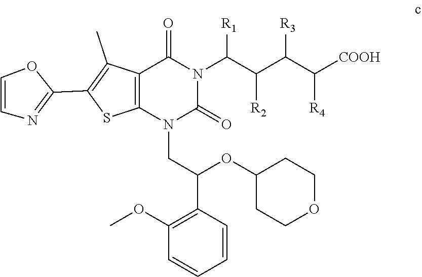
C12=C(N(CC(OC3CCOCC3)C3=C(OC)C=CC=C3)C(=O)N(C(C([R2])C(C([R4])[COOH])[R3])[R1])C1=O)SC(C1=NC=CO1)=C2C
